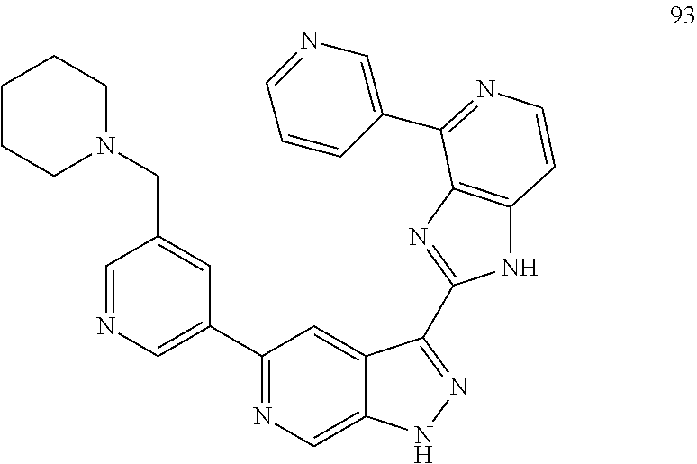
C1=NC=C(C2=NC=C3C(=C2)C(C2=NC4=C(N2)C=CN=C4C2=CN=CC=C2)=NN3)C=C1CN1CCCCC1
